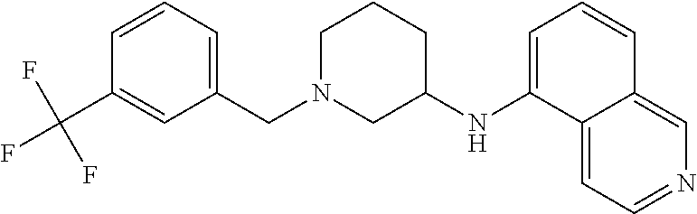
C1(C(F)(F)F)=CC(CN2CCCC(NC3=CC=CC4=CN=CC=C34)C2)=CC=C1
